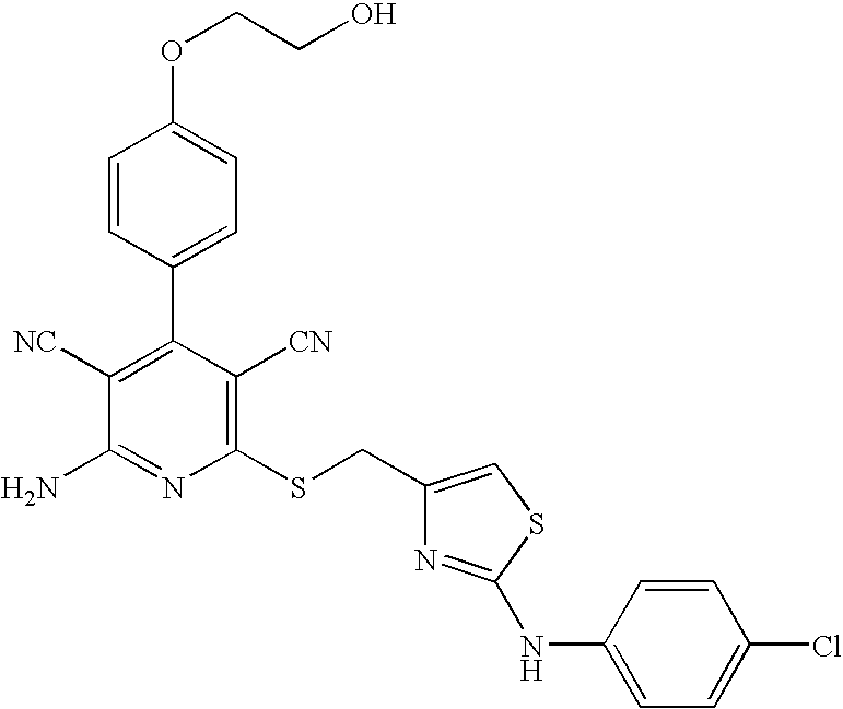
C1=CC(C2=C([NC])C(N)=NC(SCC3=CSC(NC4=CC=C(Cl)C=C4)=N3)=C2[CN])=CC=C1OCCO
